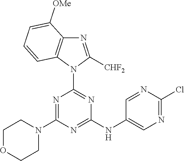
N1=C(N2CCOCC2)N=C(NC2=CN=C(Cl)N=C2)N=C1N1C([CHF2])=NC2=C1C=CC=C2[OMe]
